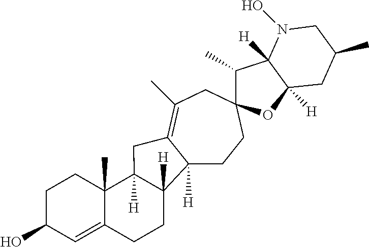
C12([H])CCC3(CC(C)=C1CC1([H])C4(C)C(=CC(O)CC4)CCC21[H])C(C)C1([H])C([H])(O3)CC(C)CN1O
